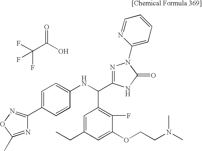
FC(C(O)=O)(F)F.C1=C(C2=NOC(C)=N2)C=CC(NC(C2=C(F)C(OCCN(C)C)=CC(CC)=C2)C2=NN(C3=CC=CC=N3)C(=O)N2)=C1
